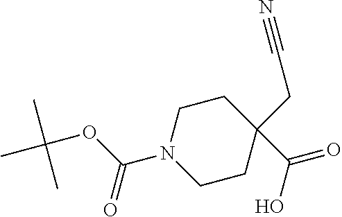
C1CC(C(O)=O)(CC#N)CCN1C(OC(C)(C)C)=O
